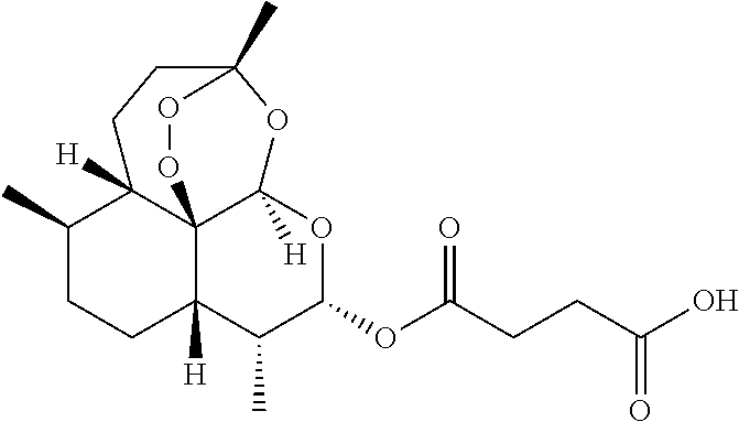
C1(C)CCC2([H])C34C1([H])CCC(C)(OC3([H])OC(OC(CCC(O)=O)=O)C2C)OO4
